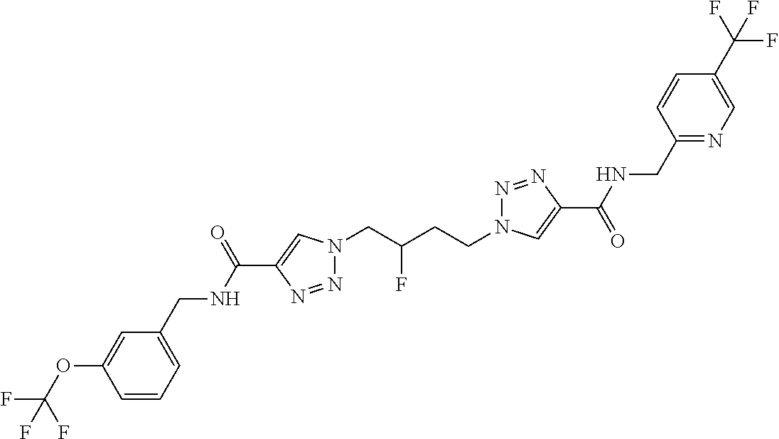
C1(C(NCC2=CC=CC(OC(F)(F)F)=C2)=O)=CN(CC(CCN2N=NC(C(=O)NCC3=NC=C(C(F)(F)F)C=C3)=C2)F)N=N1
